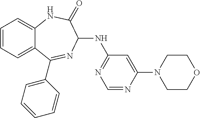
C1=CC=C2C(=C1)NC(=O)C(NC1=NC=NC(N3CCOCC3)=C1)N=C2C1=CC=CC=C1
